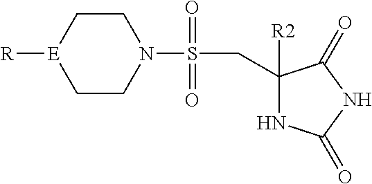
C1CN(S(=O)(=O)CC2([R2])NC(=O)NC2=O)CC[E]1[R]
